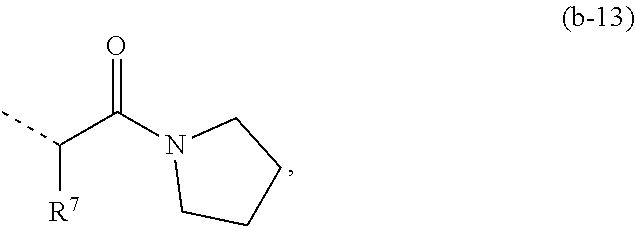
CC(C(N1CCCC1)=O)[R7]
